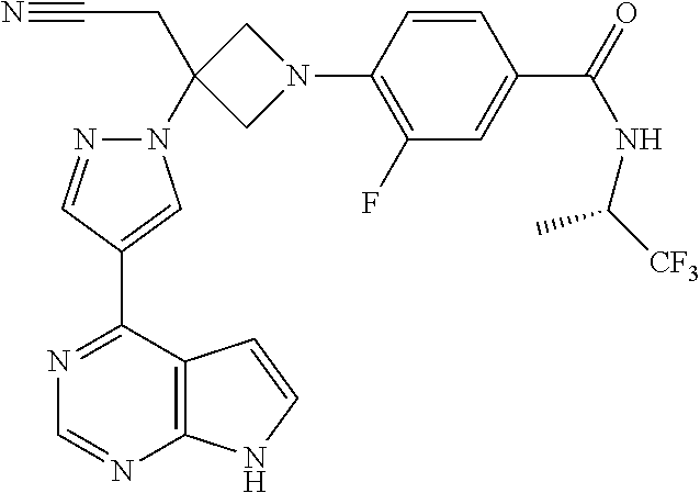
N1=C(C2=CN(C3(CC#N)CN(C4=C(F)C=C(C(=O)NC([CF3])C)C=C4)C3)N=C2)C2=C(N=C1)NC=C2
